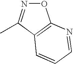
O1N=C(C)C2=C1N=CC=C2
